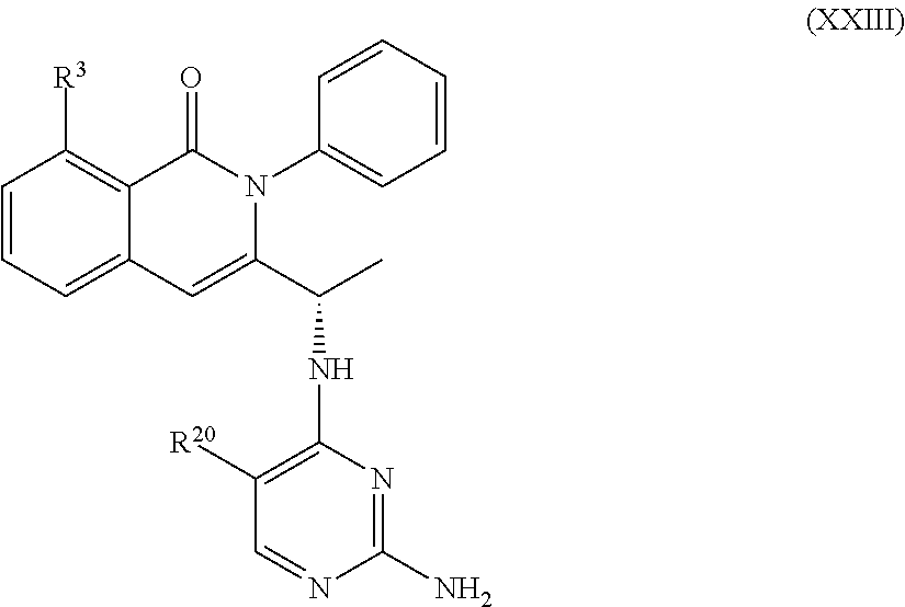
C1=CC=C2C(=C1[R3])C(=O)N(C1=CC=CC=C1)C(C(C)NC1=C([R20])C=NC(N)=N1)=C2
